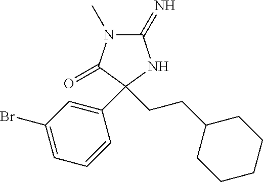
C1(=N)N(C)C(=O)C(CCC2CCCCC2)(C2=CC(Br)=CC=C2)N1
